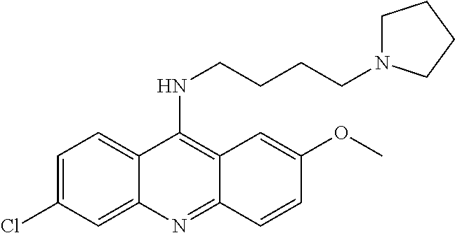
C1=C(Cl)C=C2C(=C1)C(NCCCCN1CCCC1)=C1C(=N2)C=CC(OC)=C1
